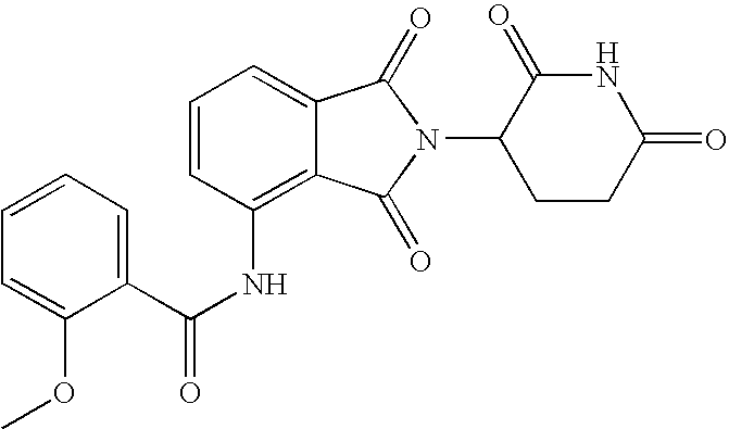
C1=C2C(=C(NC(C3=CC=CC=C3OC)=O)C=C1)C(=O)N(C1CCC(=O)NC1=O)C2=O
